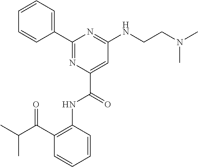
C1=CC=CC(C(C(C)C)=O)=C1NC(C1=CC(NCCN(C)C)=NC(C2=CC=CC=C2)=N1)=O
